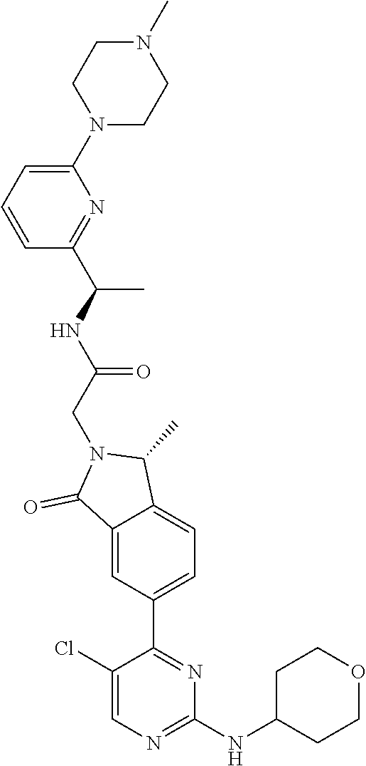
C1(NC2CCOCC2)=NC=C(Cl)C(C2=CC=C3C(=C2)C(=O)N(CC(NC(C)C2=NC(N4CCN(C)CC4)=CC=C2)=O)C3C)=N1
